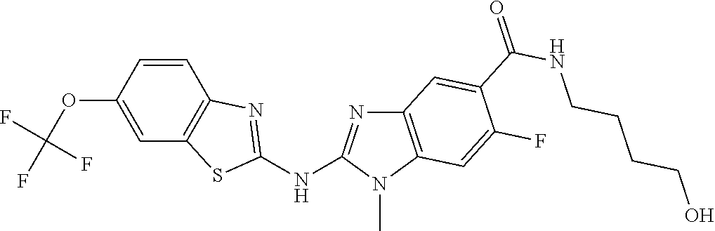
C1(OC(F)(F)F)=CC2=C(C=C1)N=C(NC1=NC3=C(N1C)C=C(F)C(C(NCCCCO)=O)=C3)S2
